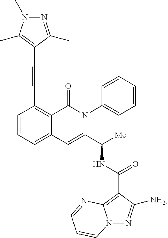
C1=CC=C2C(=C1C#CC1=C(C)N(C)N=C1C)C(=O)N(C1=CC=CC=C1)C(C([Me])NC(=O)C1=C3N(N=C1[NH2])C=CC=N3)=C2
